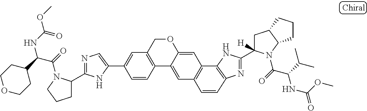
C1=C(C2=CC3=C(C4=CC5=C(C6=C(N=C(C7([H])CC8C(N7C(C(C(C)C)NC(OC)=O)=O)CCC8)N6)C=C5)C=C4OC3)C=C2)NC(C2CCCN2C(=O)C(C2CCOCC2)NC(=O)OC)=N1
